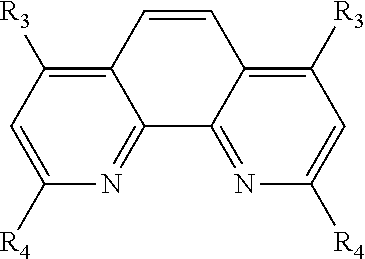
C12=NC([R4])=CC([R3])=C1C=CC1=C([R3])C=C([R4])N=C21
